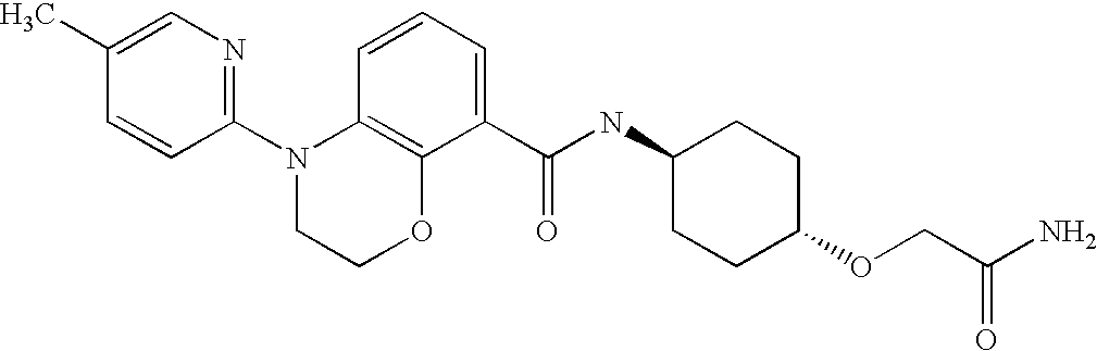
C1(N2CCOC3=C2C=CC=C3C(NC2CCC(OCC(N)=O)CC2)=O)=NC=C(C)C=C1
